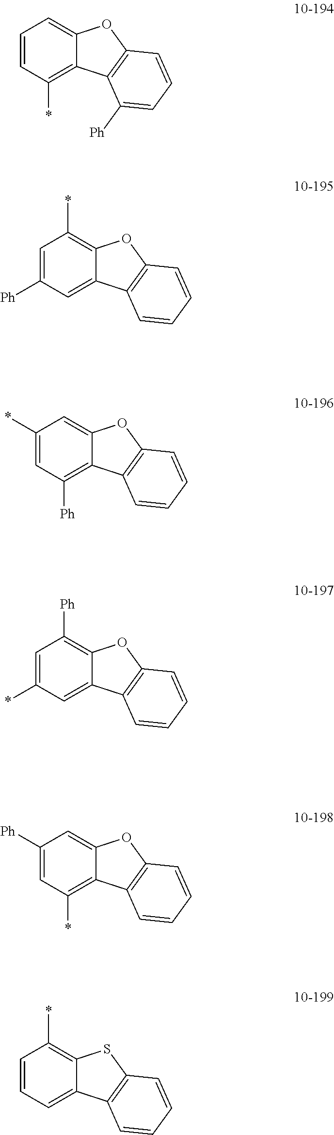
C1=CC(*)=C2C(=C1)OC1=C2C([Ph])=CC=C1.C1=C([Ph])C=C2C(=C1*)OC1=C2C=CC=C1.C1(*)=CC([Ph])=C2C(=C1)OC1=C2C=CC=C1.C1=C(*)C=C2C(=C1[Ph])OC1=C2C=CC=C1.C1([Ph])=CC(*)=C2C(=C1)OC1=C2C=CC=C1.C1=CC=C2C(=C1*)SC1=C2C=CC=C1
